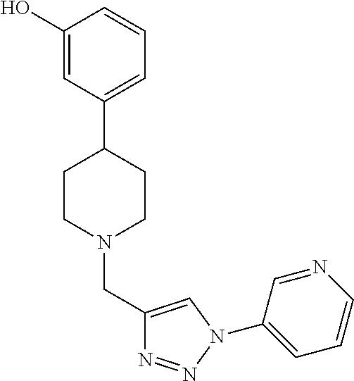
C1(O)=CC(C2CCN(CC3=CN(C4=CC=CN=C4)N=N3)CC2)=CC=C1
